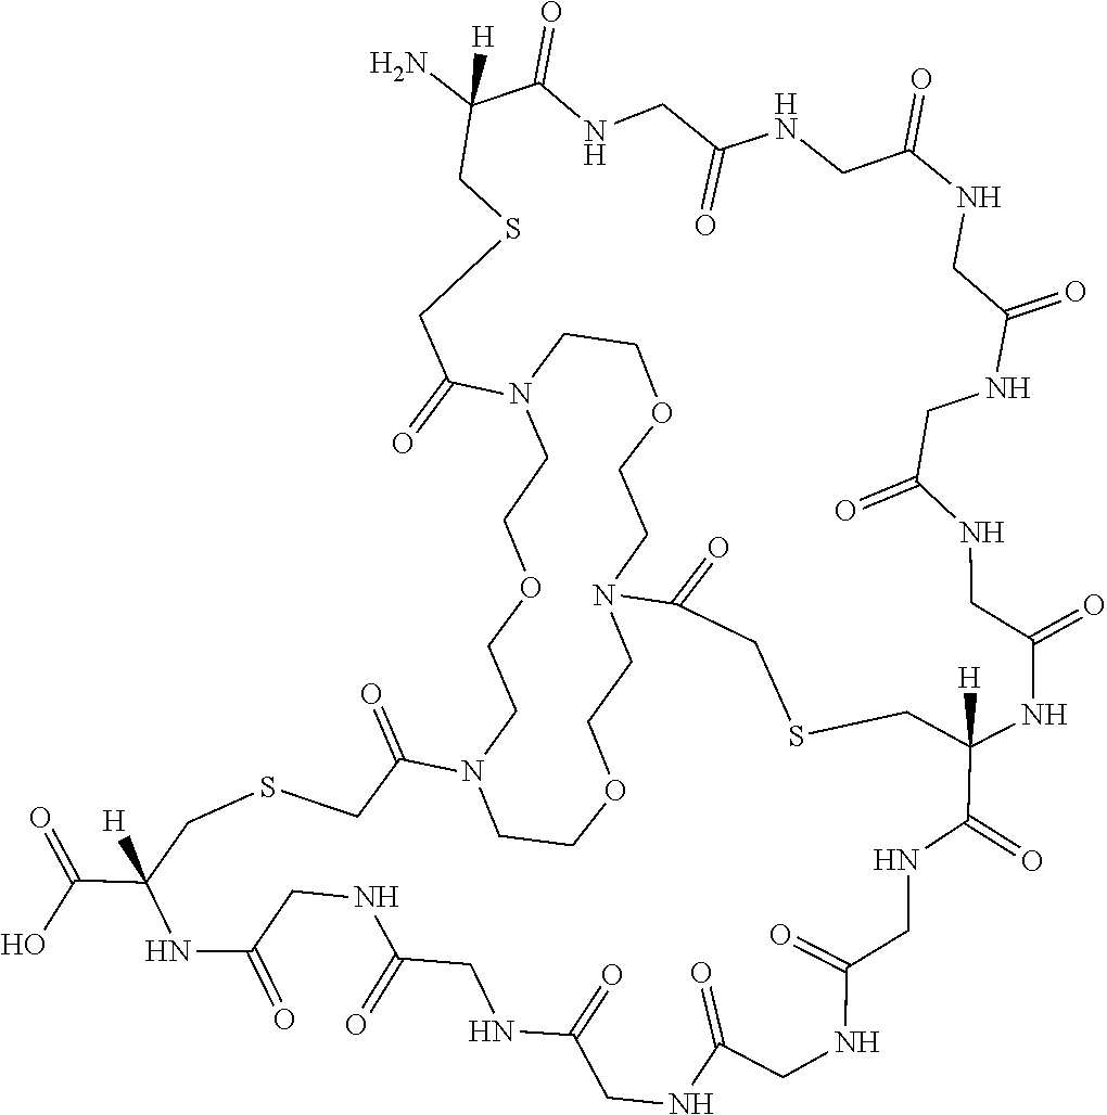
O1CCN2C(=O)CSCC3([H])NC(=O)CNC(=O)CNC(=O)CNC(=O)CNC(=O)CNC(=O)C(N)([H])CSCC(=O)N(CC1)CCOCCN(C(=O)CSCC(C(O)=O)([H])NC(=O)CNC(=O)CNC(=O)CNC(=O)CNC(=O)CNC3=O)CCOCC2
